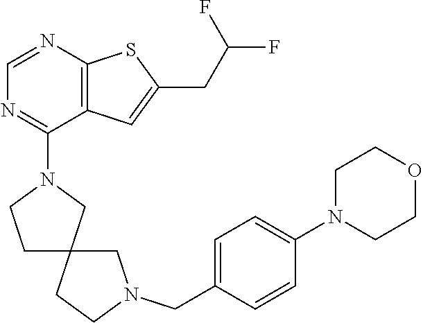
C1=NC2=C(C(N3CCC4(C3)CCN(CC3=CC=C(N5CCOCC5)C=C3)C4)=N1)C=C(CC(F)F)S2
